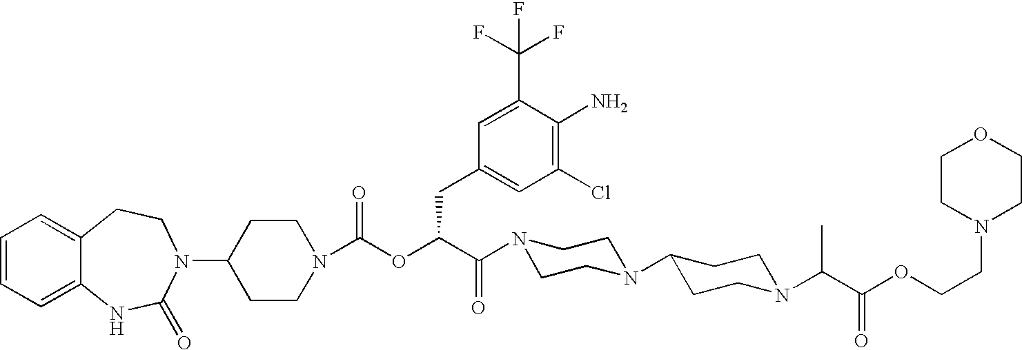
C1(N2C(=O)NC3=CC=CC=C3CC2)CCN(C(OC(C(N2CCN(C3CCN(C(C(OCCN4CCOCC4)=O)C)CC3)CC2)=O)CC2=CC(Cl)=C(N)C(C(F)(F)F)=C2)=O)CC1
